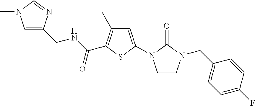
C1=C(CNC(C2=C(C)C=C(N3CCN(CC4=CC=C(F)C=C4)C3=O)S2)=O)N=CN1C
